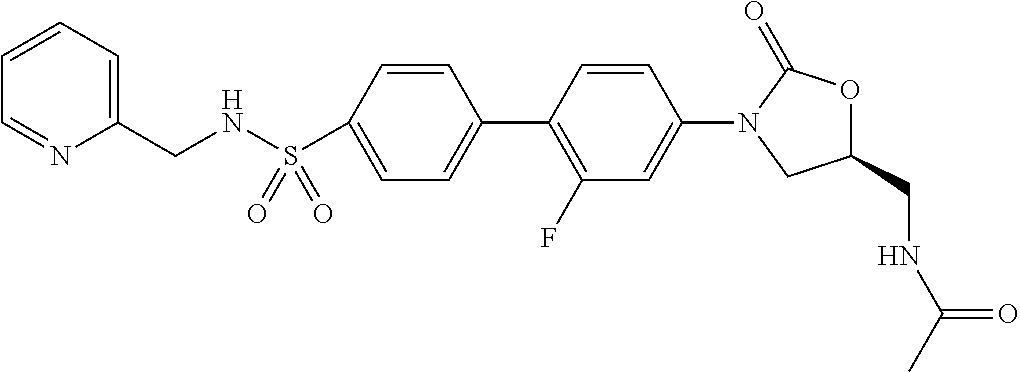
C1(S(NCC2=CC=CC=N2)(=O)=O)=CC=C(C2=C(F)C=C(N3C(=O)OC(CNC(C)=O)C3)C=C2)C=C1
